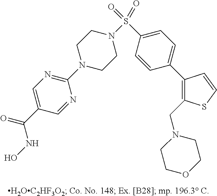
N1(C2=NC=C(C(NO)=O)C=N2)CCN(S(=O)(=O)C2=CC=C(C3=C(CN4CCOCC4)SC=C3)C=C2)CC1
